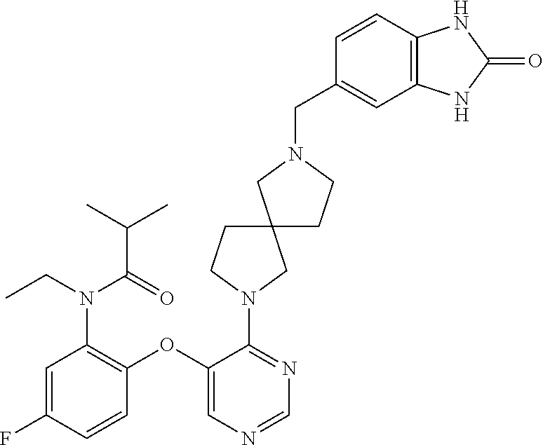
C1=C(F)C=CC(OC2=CN=CN=C2N2CC3(CC2)CCN(CC2=CC4=C(C=C2)NC(=O)N4)C3)=C1N(C(=O)C(C)C)CC
